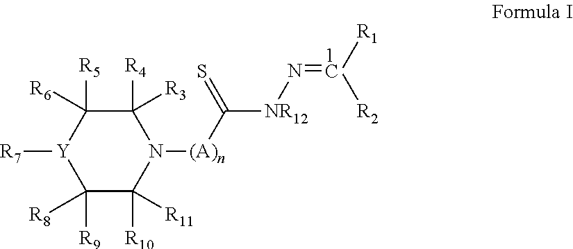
C1([R4])([R3])C([R5])([R6])[Y]([R7])C([R9])([R8])C([R10])([R11])N1[(A)n]C([NR12]N=[1C]([R1])[R2])=S
